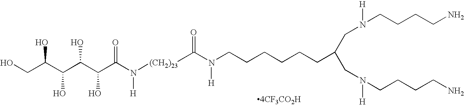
C(CN(CCCCN)[H])(CCCCCCN(C([(CH2)23]N(C(C(C(C(C(CO)O)O)O)O)=O)[H])=O)[H])CN(CCCCN)[H]
